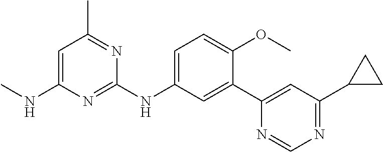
C1=C(NC)N=C(NC2=CC=C(OC)C(C3=CC(C4CC4)=NC=N3)=C2)N=C1C
